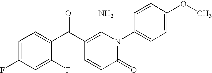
C1(=O)N(C2=CC=C(OC)C=C2)C(N)=C(C(C2=CC=C(F)C=C2F)=O)C=C1
